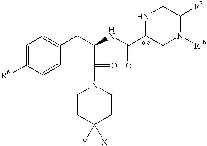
C1=C([R6])C=CC(CC(NC(C2CN([R4b])C([R3])CN2)=O)C(N2CCC([X])([Y])CC2)=O)=C1
